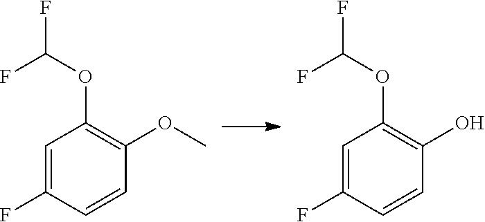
C1=C(F)C=CC(OC)=C1OC(F)F.C1=C(F)C=CC(O)=C1OC(F)F
